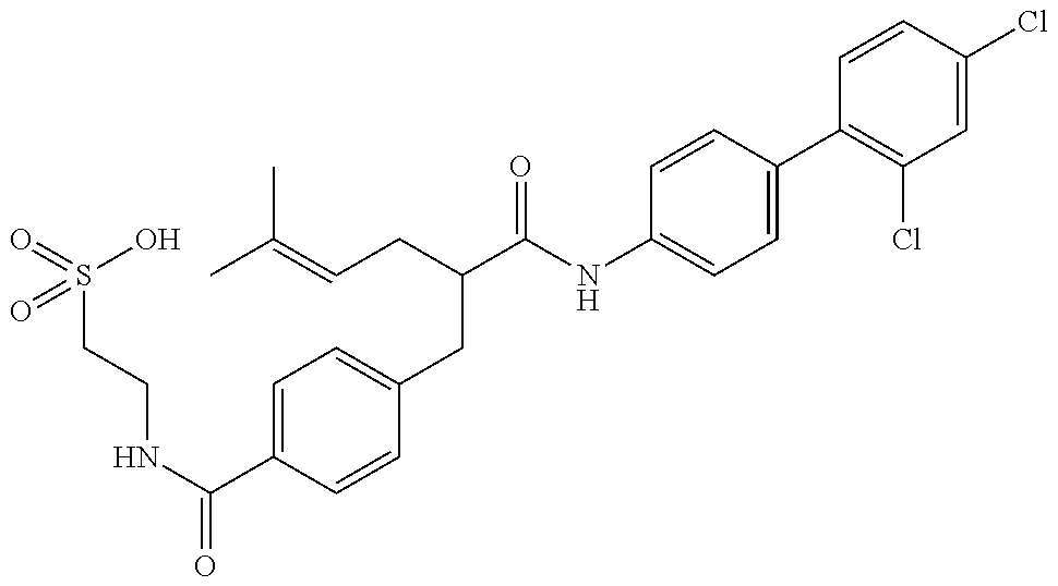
N(C(=O)C1=CC=C(CC(C(NC2=CC=C(C3=C(Cl)C=C(Cl)C=C3)C=C2)=O)CC=C(C)C)C=C1)CCS(O)(=O)=O
